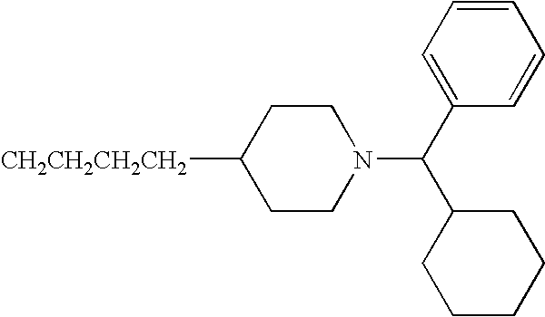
C1CC([CH2CH2CH2CH2])CCN1C(C1=CC=CC=C1)C1CCCCC1
